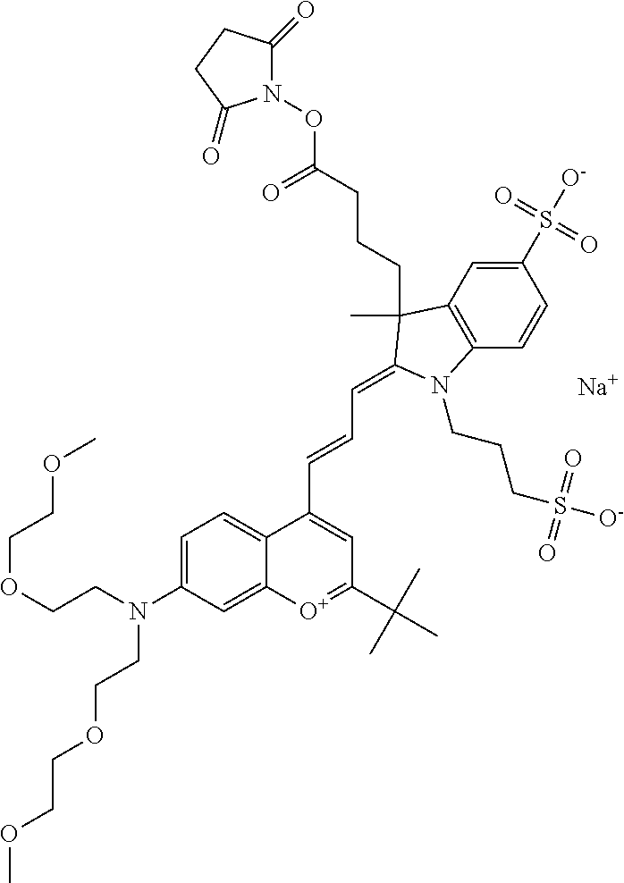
[Na].C1(S([O-])(=O)=O)=CC2=C(C=C1)N(CCCS(=O)(=O)[O-])C(=CC=CC1=CC(C(C)(C)C)=[O+]C3=CC(N(CCOCCOC)CCOCCOC)=CC=C31)C2(CCCC(ON1C(=O)CCC1=O)=O)C
